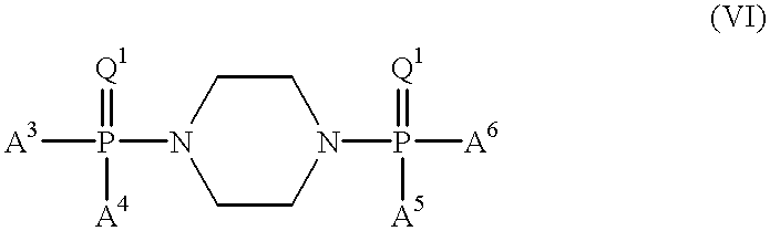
[A3]P(N1CCN(P([A6])(=[Q1])[A5])CC1)([A4])=[Q1]
